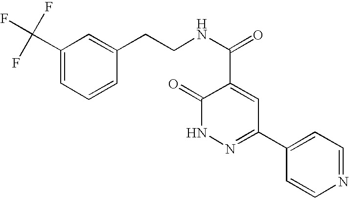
N1=CC=C(C2=NNC(=O)C(C(NCCC3=CC(C(F)(F)F)=CC=C3)=O)=C2)C=C1
